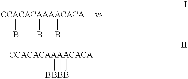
[CCACACAAAACACA](B)(B)B.[CCACACAAAACACA](B)(B)(B)B
